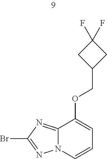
C1(OCC2CC(F)(F)C2)=CC=CN2C1=NC(Br)=N2
